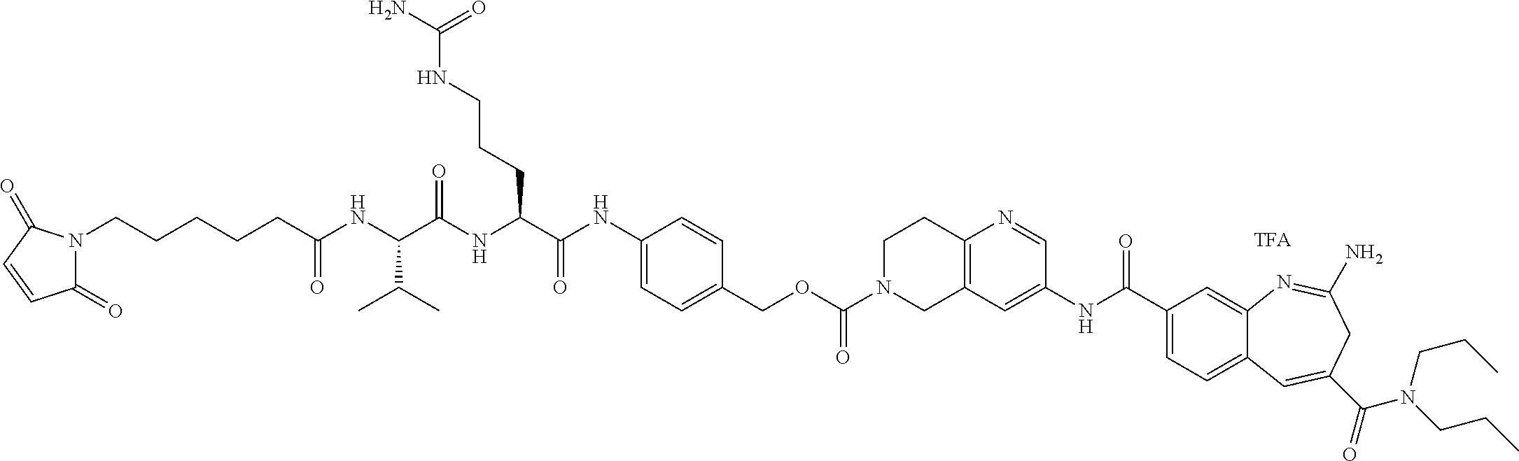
C12=C(N=CC(NC(C3=CC=C4C(=C3)N=C(N)CC(C(=O)N(CCC)CCC)=C4)=O)=C1)CCN(C(OCC1=CC=C(NC(C(NC(C(NC(CCCCCN3C(=O)C=CC3=O)=O)C(C)C)=O)CCCNC(N)=O)=O)C=C1)=O)C2
